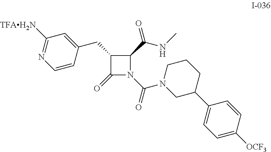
C1=C([OCF3])C=CC(C2CN(C(=O)N3C(=O)C(CC4=CC([TFAH2N])=NC=C4)C3C(=O)NC)CCC2)=C1
